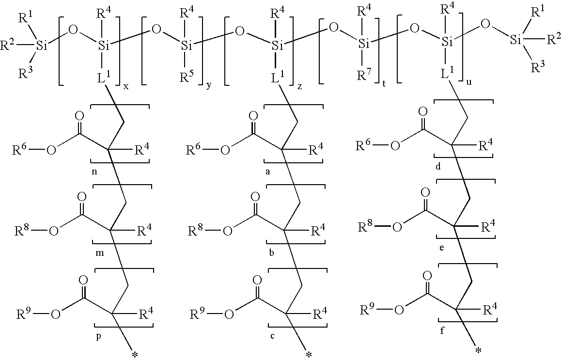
[Si](O[Si](O[Si](O[Si](O[Si](O[Si](O[Si]([R2])([R1])[R3])([R4])[L1]CC(CC(CC(*)([R4])C(O[R9])=O)([R4])C(O[R8])=O)([R4])C(O[R6])=O)([R4])[R7])([R4])[L1]CC(CC(CC(*)([R4])C(O[R9])=O)([R4])C(O[R8])=O)([R4])C(O[R6])=O)([R4])[R5])([R4])[L1]CC(CC(CC(*)([R4])C(O[R9])=O)([R4])C(O[R8])=O)([R4])C(O[R6])=O)([R2])([R3])[R1]
